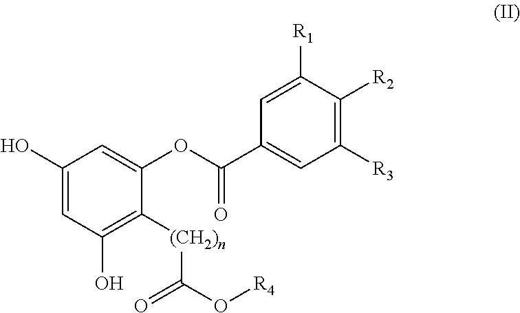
C1(O)=CC(O)=C([(CH2)n]C(O[R4])=O)C(OC(C2=CC([R3])=C([R2])C([R1])=C2)=O)=C1
